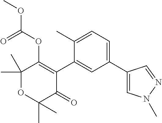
C1(C)(C)OC(C)(C)C(=O)C(C2=CC(C3=CN(C)N=C3)=CC=C2C)=C1OC(OC)=O
